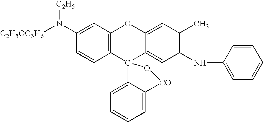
C1(N([C2H5OC3H6])[C2H5])=CC2=C(C=C1)C1(C3=CC(NC4=CC=CC=C4)=C(C)C=C3O2)C2=CC=CC=C2[CO]O1
